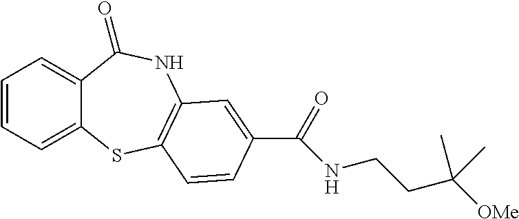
C1=CC=C2C(=C1)C(=O)NC1=C(S2)C=CC(C(=O)NCCC([OMe])(C)C)=C1
